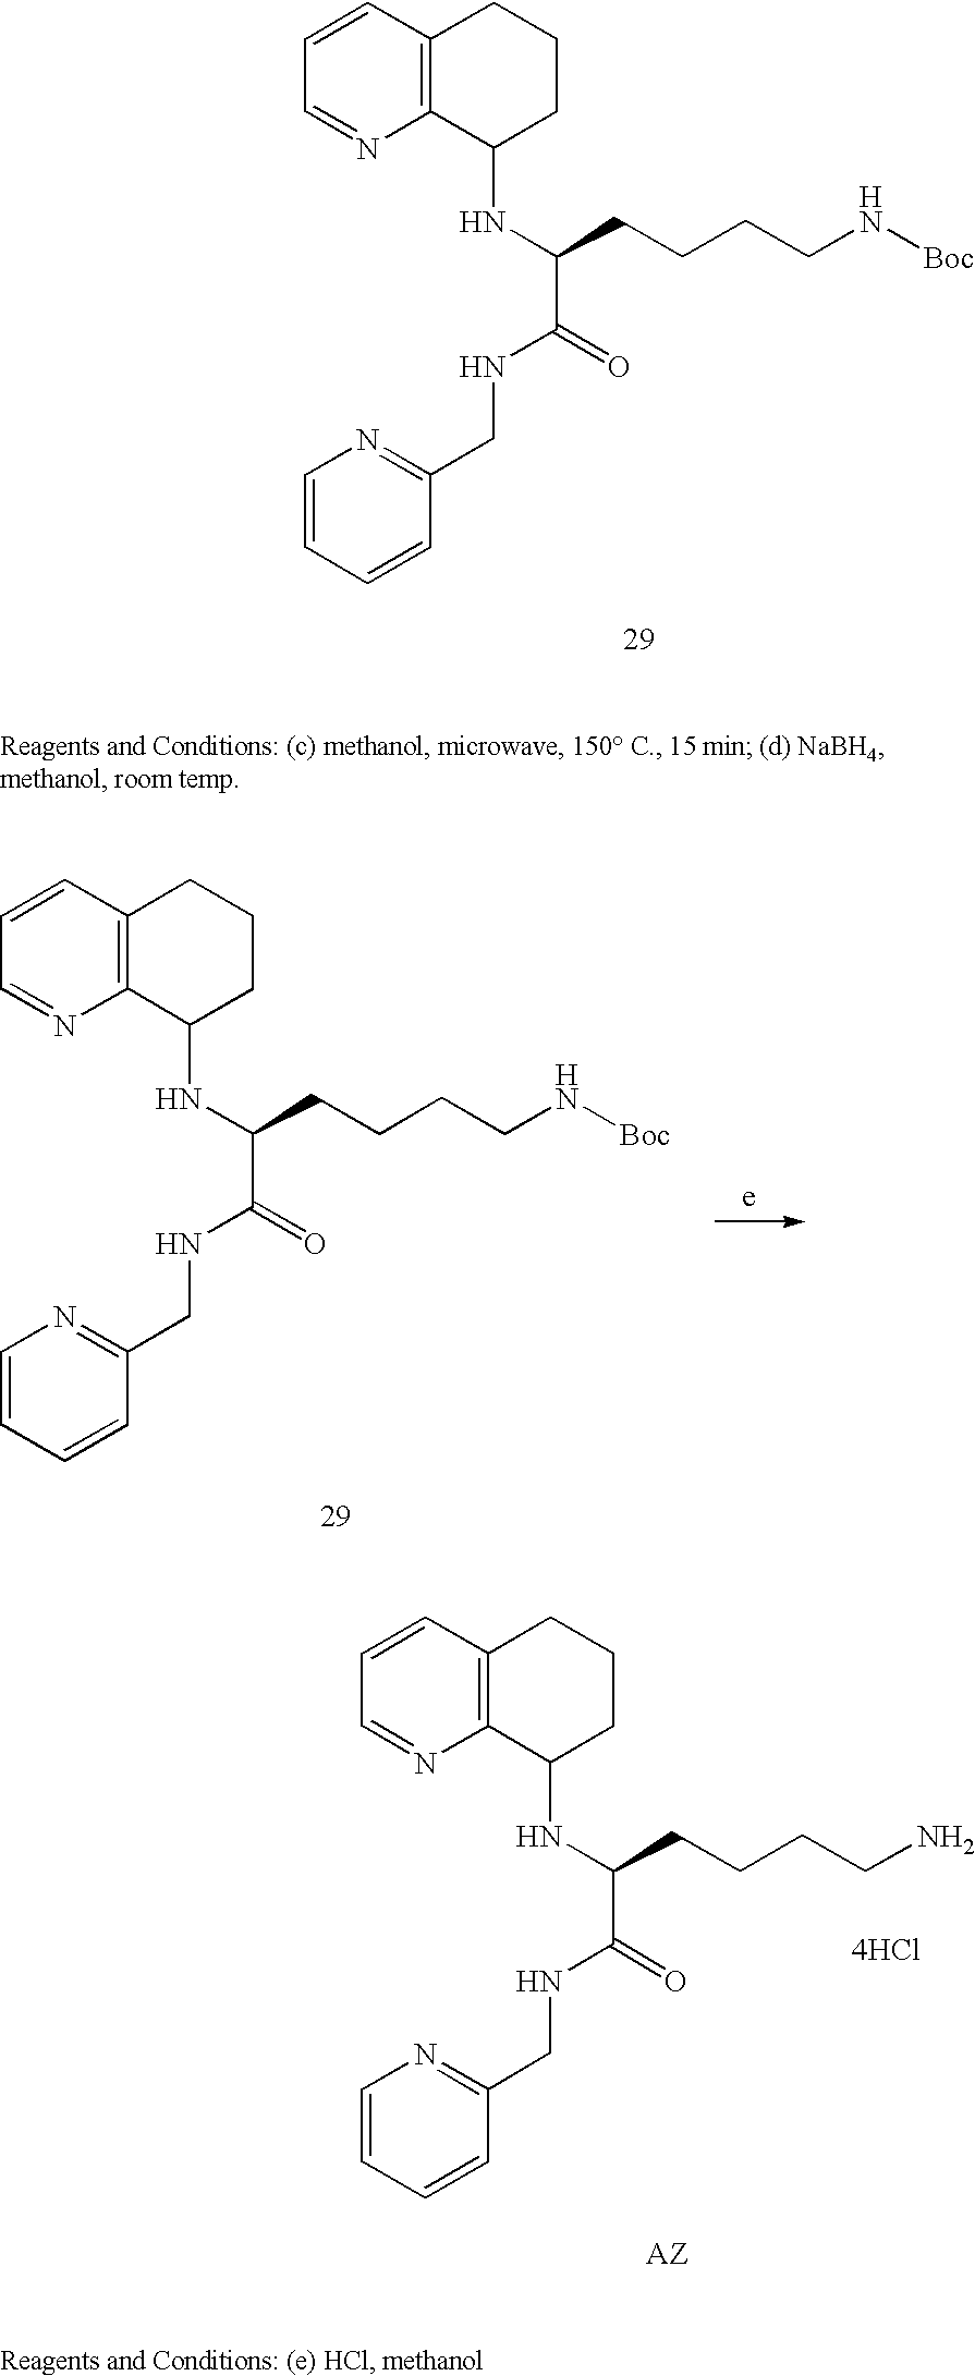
C1=CC2=C(N=C1)C(NC(CCCCN[Boc])C(NCC1=NC=CC=C1)=O)CCC2.C1=CC2=C(N=C1)C(NC(CCCCN[Boc])C(NCC1=NC=CC=C1)=O)CCC2.C1=CC2=C(N=C1)C(NC(CCCCN)C(NCC1=NC=CC=C1)=O)CCC2.[4HCl]
